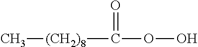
[(CH2)8](C(OO)=O)C
